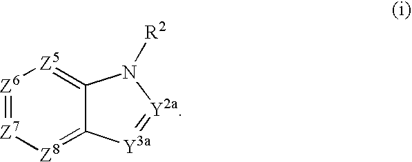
[Z6]1=[Z7][Z8]=C2C(=[Z5]1)N([R2])[Y2a]=[Y3a]2
